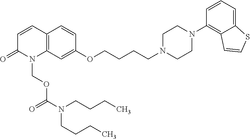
C1=CC2=C(N(COC(=O)N(CCCC)CCCC)C1=O)C=C(OCCCCN1CCN(C3=C4C(=CC=C3)SC=C4)CC1)C=C2
